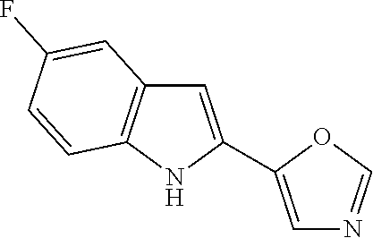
C1=C(C2=CN=CO2)NC2=C1C=C(F)C=C2
